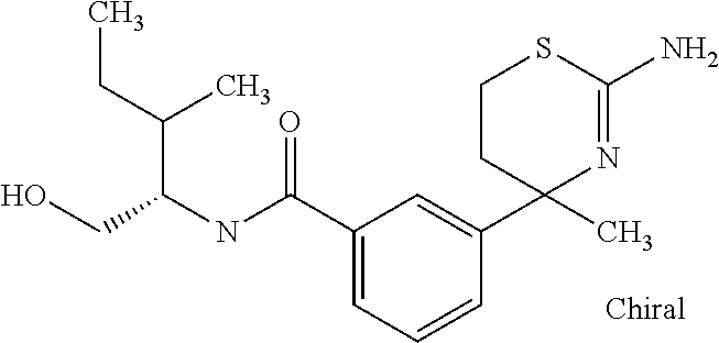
C1CC(C2=CC(C(=O)NC(CO)C(C)CC)=CC=C2)(C)N=C(N)S1
